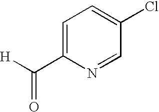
C1=C(C([H])=O)N=CC(Cl)=C1
